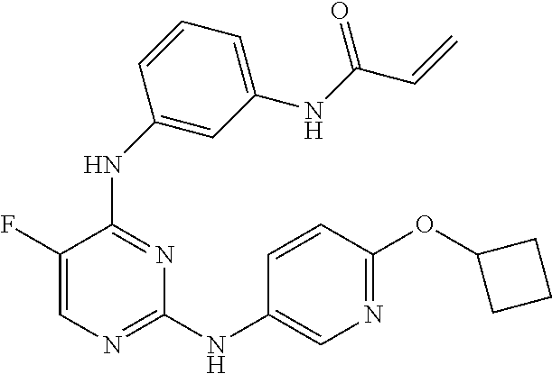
N(C1=NC(NC2=CN=C(OC3CCC3)C=C2)=NC=C1F)C1=CC(NC(C=C)=O)=CC=C1
